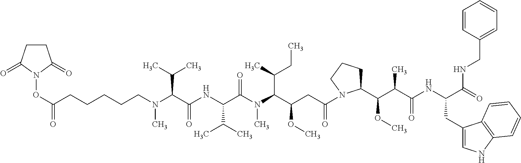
C1CCN(C(CC(C(N(C(C(NC(C(N(CCCCCC(ON2C(=O)CCC2=O)=O)C)C(C)C)=O)C(C)C)=O)C)C(CC)C)OC)=O)C1C(C(C(NC(CC1=CNC2=C1C=CC=C2)C(=O)NCC1=CC=CC=C1)=O)C)OC
